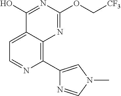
C1(C2=CN(C)C=N2)=C2C(=CC=N1)C(O)=NC(OC[CF3])=N2
